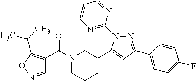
N1(C(=O)C2=C(C(C)C)ON=C2)CCCC(C2=CC(C3=CC=C(F)C=C3)=NN2C2=NC=CC=N2)C1
